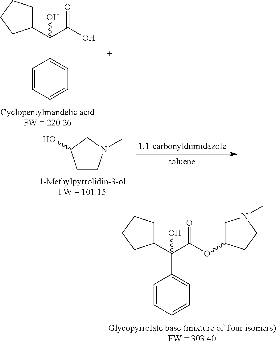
C1(C(C(OC2CN(C)CC2)=O)(C2=CC=CC=C2)O)CCCC1.C1(C(C(O)=O)(C2=CC=CC=C2)O)CCCC1.C1CN(C)CC1O
